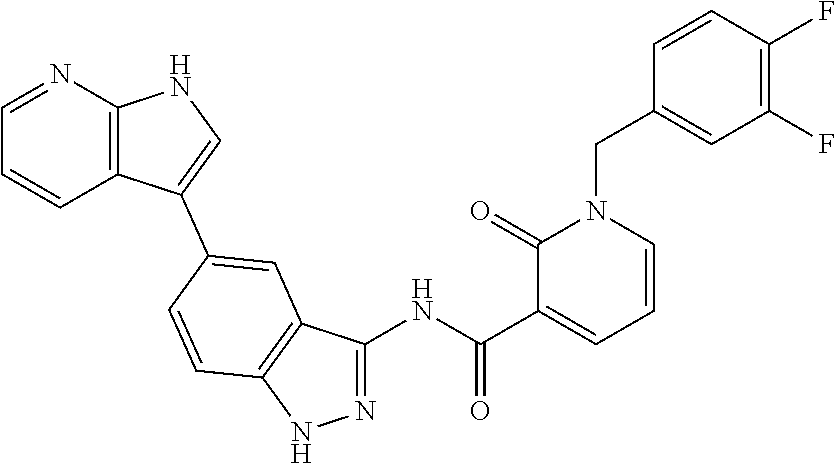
C1=CC(F)=C(F)C=C1CN1C(=O)C(C(NC2=NNC3=C2C=C(C2=CNC4=C2C=CC=N4)C=C3)=O)=CC=C1
